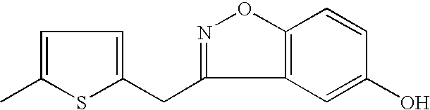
C1=C(C)SC(CC2=NOC3=C2C=C(O)C=C3)=C1
